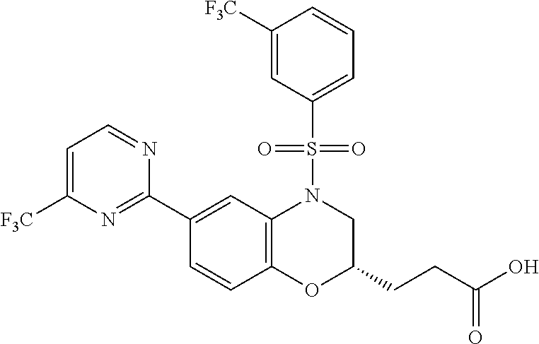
C1(C2=NC([F3C])=CC=N2)=CC2=C(C=C1)OC(CCC(O)=O)CN2S(C1=CC=CC([F3C])=C1)(=O)=O
